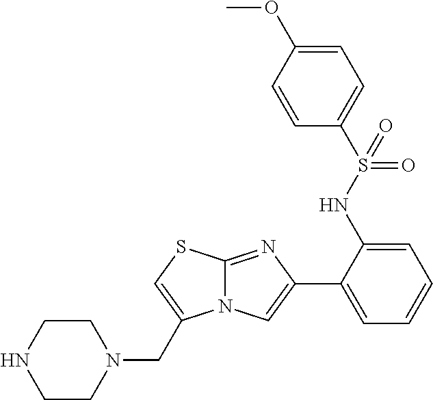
C1(NS(=O)(C2=CC=C(OC)C=C2)=O)=CC=CC=C1C1=CN2C(=N1)SC=C2CN1CCNCC1
